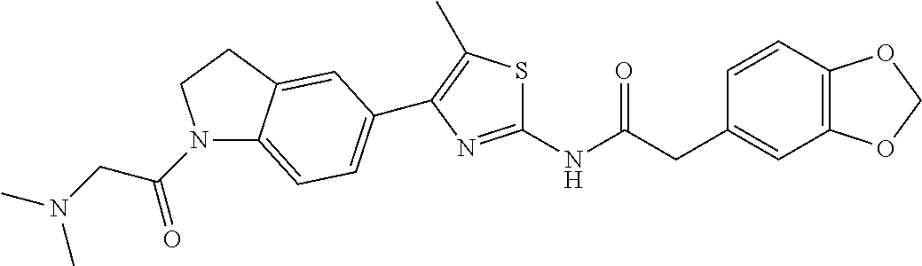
C1=CC2=C(C=C1CC(NC1=NC(C3=CC=C4N(C(CN(C)C)=O)CCC4=C3)=C(C)S1)=O)OCO2
